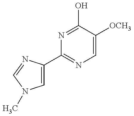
C1(C2=CN(C)C=N2)=NC=C([OCH3])C(O)=N1
